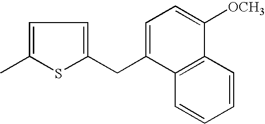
C12=C(C(CC3=CC=C(C)S3)=CC=C1[OCH3])C=CC=C2
